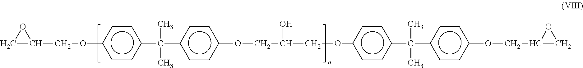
C1C(COc2ccc(C(C)(C)c3ccc(OCC(COc4ccc(C(C)(C)c5ccc(OCC6CO6)cc5)cc4)O)cc3)cc2)O1
